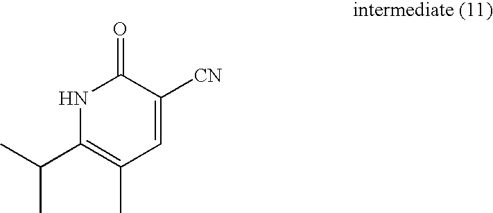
N1C(C(C)C)=C(C)C=C([CN])C1=O
